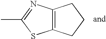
C12=C(CCC1)SC(C)=N2
